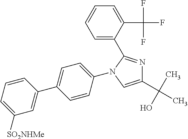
C1=CC(N2C(C3=CC=CC=C3C(F)(F)F)=NC(C(C)(O)C)=C2)=CC=C1C1=CC([SO2NHMe])=CC=C1
